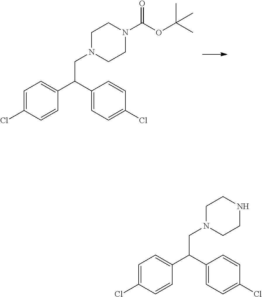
C1=C(Cl)C=CC(C(C2=CC=C(Cl)C=C2)CN2CCN(C(OC(C)(C)C)=O)CC2)=C1.C1=C(Cl)C=CC(C(C2=CC=C(Cl)C=C2)CN2CCNCC2)=C1
